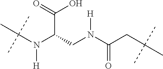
N(C(CN(C(CC(C)(C)C)=O)[H])C(=O)O)(C(C)(C)C)[H]
